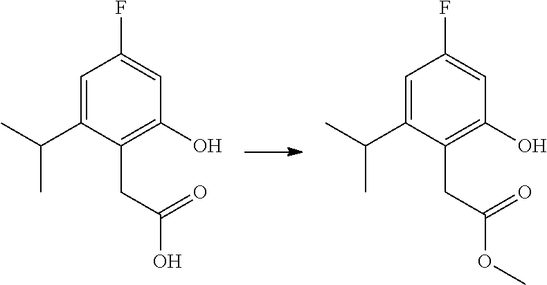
C1=C(C(C)C)C(CC(OC)=O)=C(O)C=C1F.C1=C(C(C)C)C(CC(O)=O)=C(O)C=C1F
